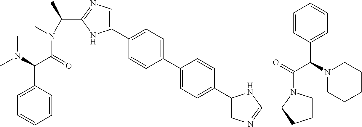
C1=CC(C2=CC=C(C3=CN=C(C4CCCN4C(C(C4=CC=CC=C4)N4CCCCC4)=O)N3)C=C2)=CC=C1C1=CN=C(C(N(C)C(C(C2=CC=CC=C2)N(C)C)=O)C)N1
